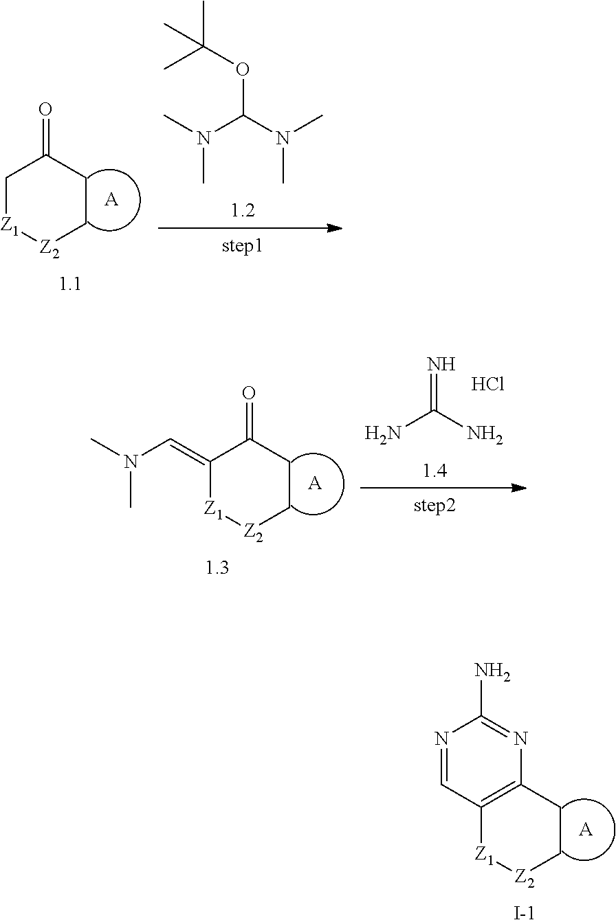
C12=C(CC[Z2][Z1]1)N=C(N)N=C2.[A].[I-].C1[Z1][Z2]CCC1=O.[A].CN(C(N(C)C)OC(C)(C)C)C.C1(=CN(C)C)[Z1][Z2]CCC1=O.[A].NC(N)=N.Cl
